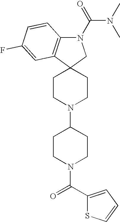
C1CN(C2CCN(C(C3=CC=CS3)=O)CC2)CCC12CN(C(N(C)C)=O)C1=C2C=C(F)C=C1
